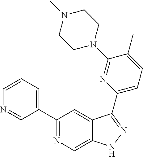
C1(C2=CC=CN=C2)=NC=C2C(=C1)C(C1=CC=C(C)C(N3CCN(C)CC3)=N1)=NN2
